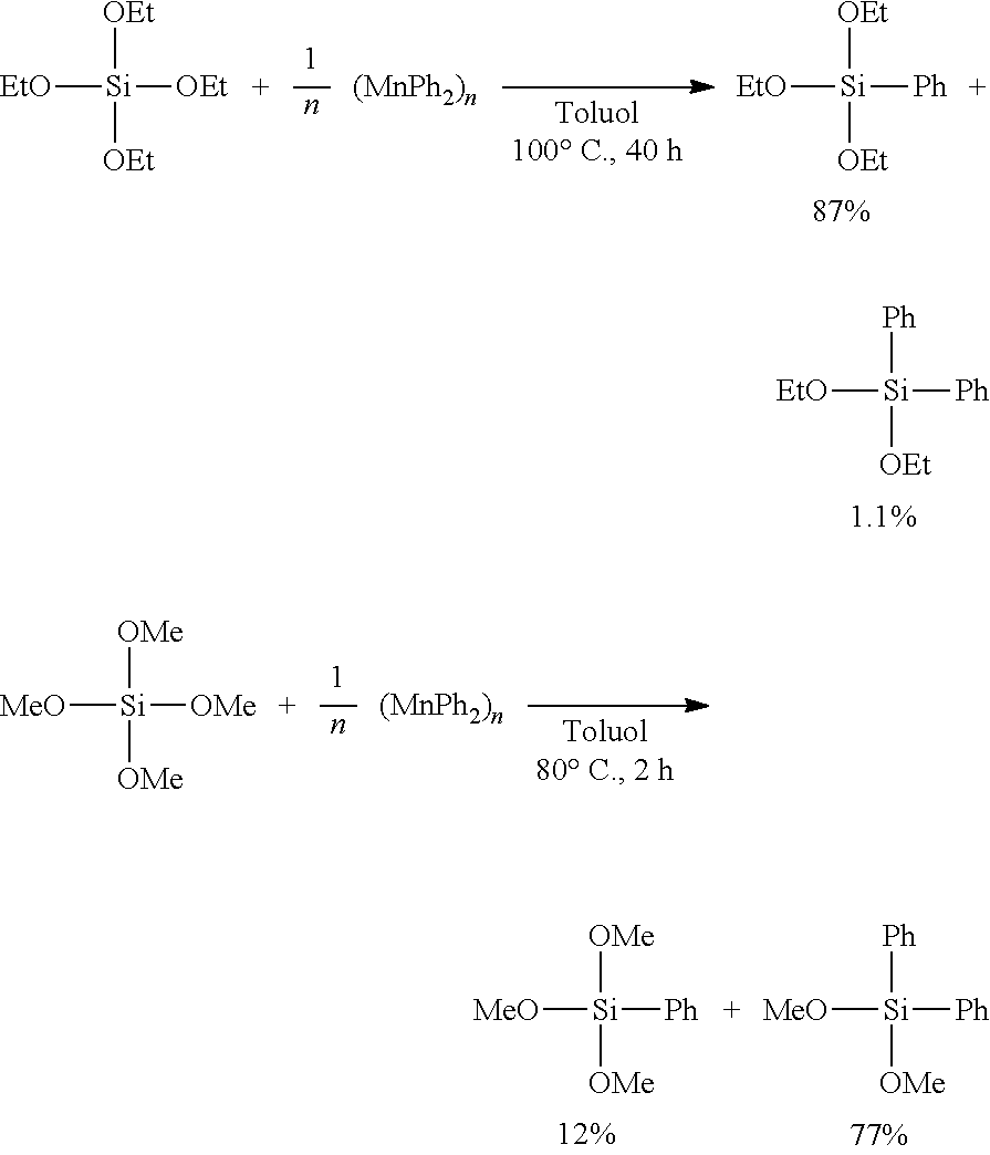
[EtO][Si]([OEt])([OEt])[OEt].[EtO][Si]([Ph])([OEt])[OEt].[EtO][Si]([Ph])([Ph])[OEt].[MeO][Si]([OMe])([OMe])[OMe].[MeO][Si]([Ph])([OMe])[OMe].[MeO][Si]([Ph])([Ph])[OMe]
